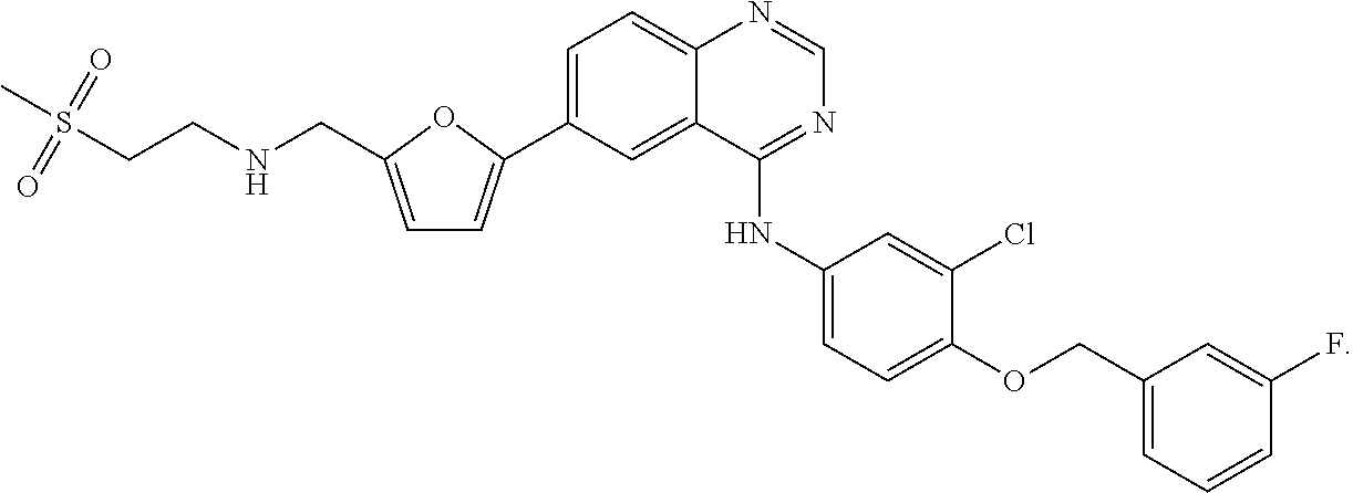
C1=NC2=CC=C(C3=CC=C(CNCCS(=O)(=O)C)O3)C=C2C(NC2=CC=C(OCC3=CC=CC(F)=C3)C(Cl)=C2)=N1
